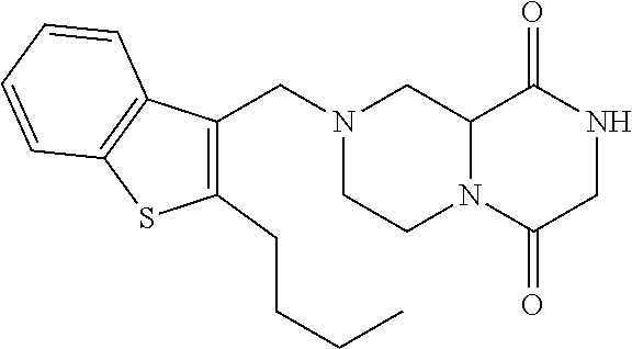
C12N(C(=O)CNC1=O)CCN(CC1=C(CCCC)SC3=C1C=CC=C3)C2
